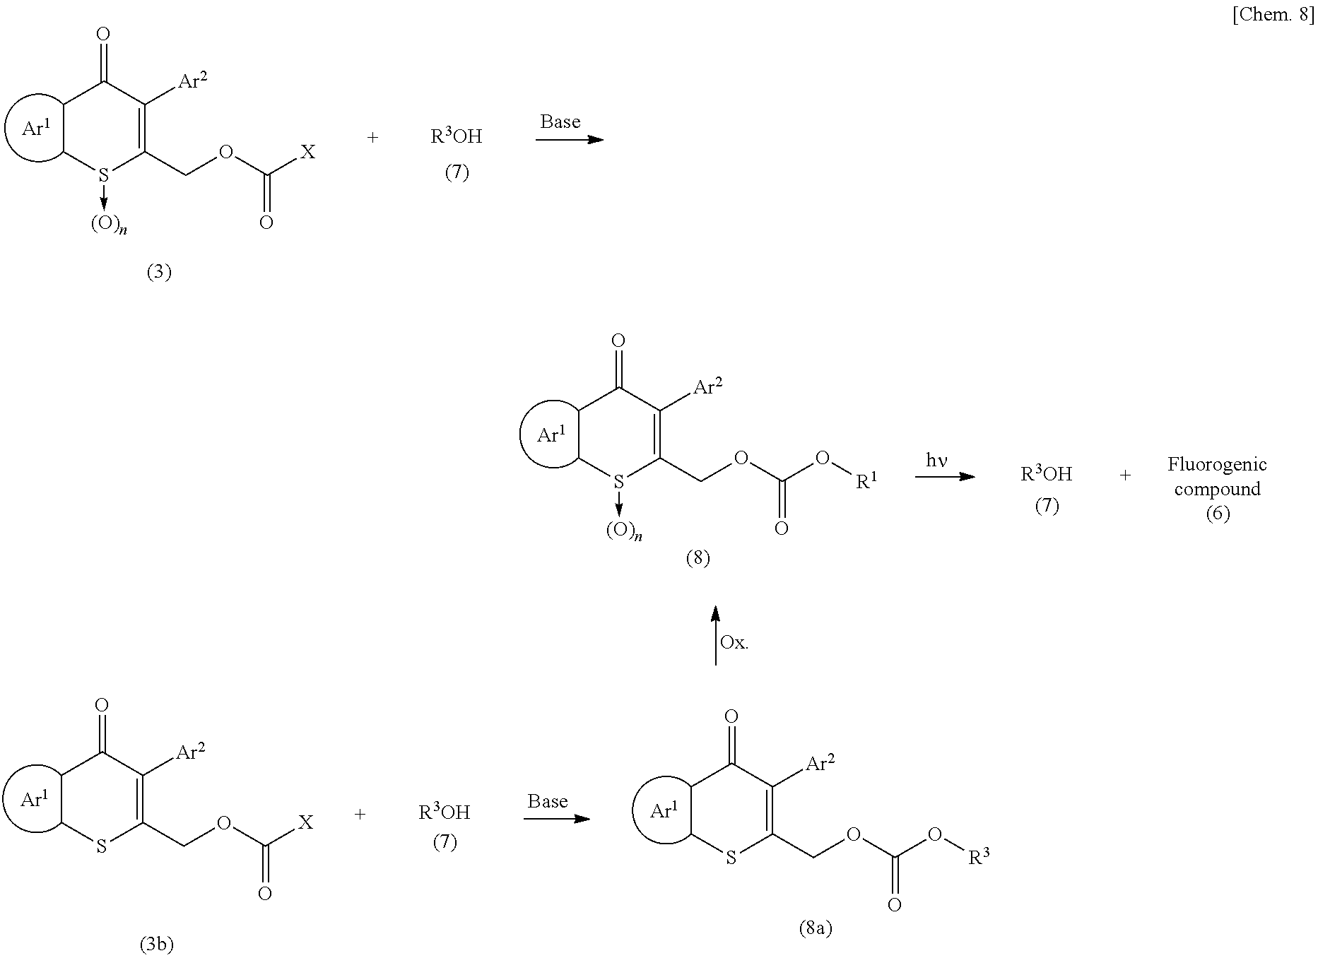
C1CS(->[(O)n])C(COC(=O)[X])=C([Ar2])C1=O.[R3OH].C1CS(->[(O)n])C(COC(=O)O[R1])=C([Ar2])C1=O.C1CSC(COC(=O)O[R3])=C([Ar2])C1=O.C1CSC(COC(=O)[X])=C([Ar2])C1=O.[R3OH]
